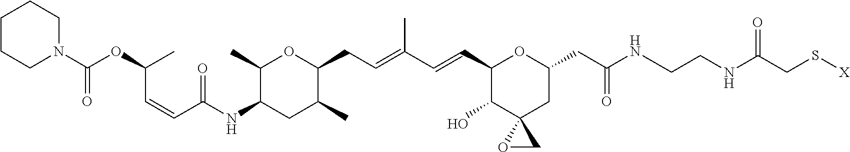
C1(C)C(NC(=O)C=CC(C)OC(=O)N2CCCCC2)CC(C)C(CC=C(C)C=CC2C(O)C3(CC(CC(=O)NCCNC(CS[X])=O)O2)OC3)O1
